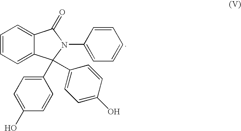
C1=C2C(=CC=C1)C(=O)N(C1=CC=CC=C1)C2(C1=CC=C(O)C=C1)C1=CC=C(O)C=C1
